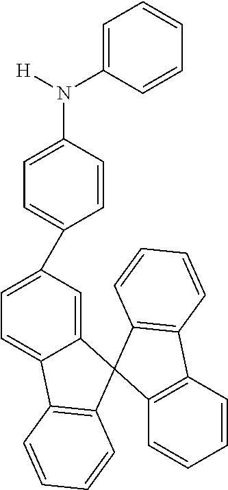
C12=CC(C3=CC=C(N([H])C4=CC=CC=C4)C=C3)=CC=C1C1=C(C=CC=C1)C21C2=C(C=CC=C2)C2=C1C=CC=C2
